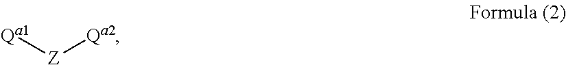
[Qa1][Z][Qa2]
